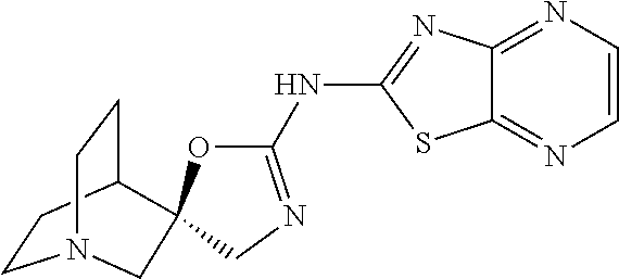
C1CC2CCN1CC21OC(NC2=NC3=NC=CN=C3S2)=NC1
